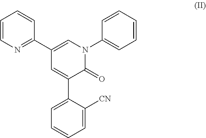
C1(C2=NC=CC=C2)=CN(C2=CC=CC=C2)C(=O)C(C2=CC=CC=C2[CN])=C1
